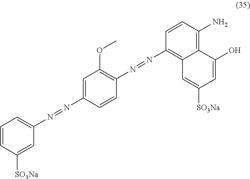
C1=C(N=NC2=CC=CC([SO3Na])=C2)C=CC(N=NC2=C3C(=C(N)C=C2)C(O)=CC([SO3Na])=C3)=C1OC
